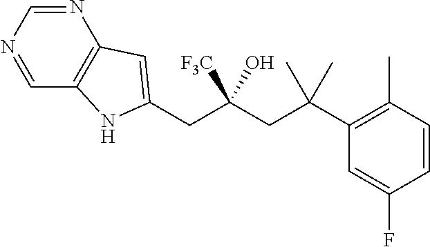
N1=CN=CC2=C1C=C(CC(CC(C1=C(C)C=CC(F)=C1)(C)C)(O)[F3C])N2
